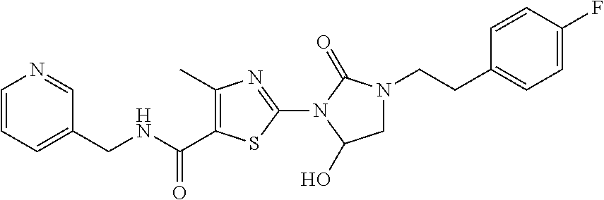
C1=CC=C(CNC(C2=C(C)N=C(N3C(O)CN(CCC4=CC=C(F)C=C4)C3=O)S2)=O)C=N1
